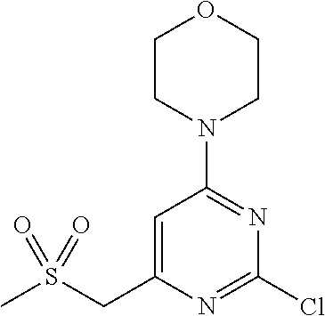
S(CC1=CC(N2CCOCC2)=NC(Cl)=N1)(C)(=O)=O
